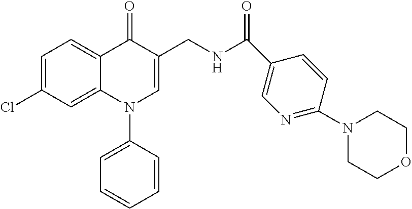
C1=C(Cl)C=C2C(=C1)C(=O)C(CNC(=O)C1=CN=C(N3CCOCC3)C=C1)=CN2C1=CC=CC=C1
